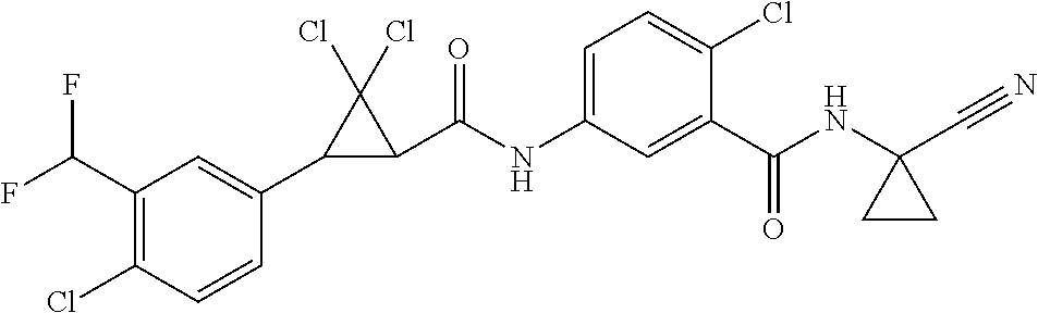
C1(C2C(C(NC3=CC=C(Cl)C(C(NC4(C#N)CC4)=O)=C3)=O)C2(Cl)Cl)=CC(C(F)F)=C(Cl)C=C1
